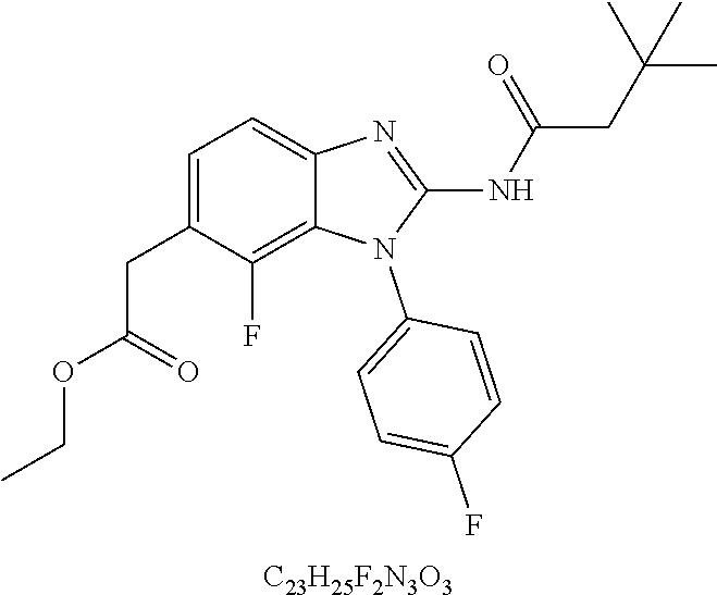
C1=C(CC(OCC)=O)C(F)=C2C(=C1)N=C(NC(CC(C)(C)C)=O)N2C1=CC=C(F)C=C1.[C23H25F2N3O3]
